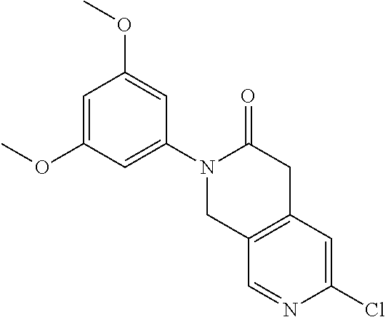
C12=C(C=C(Cl)N=C1)CC(=O)N(C1=CC(OC)=CC(OC)=C1)C2
